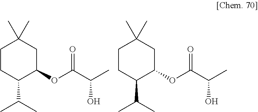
C1CC(C(C)C)C(OC(C(C)O)=O)CC1(C)C.C1CC(C(C)C)C(OC(C(C)O)=O)CC1(C)C
